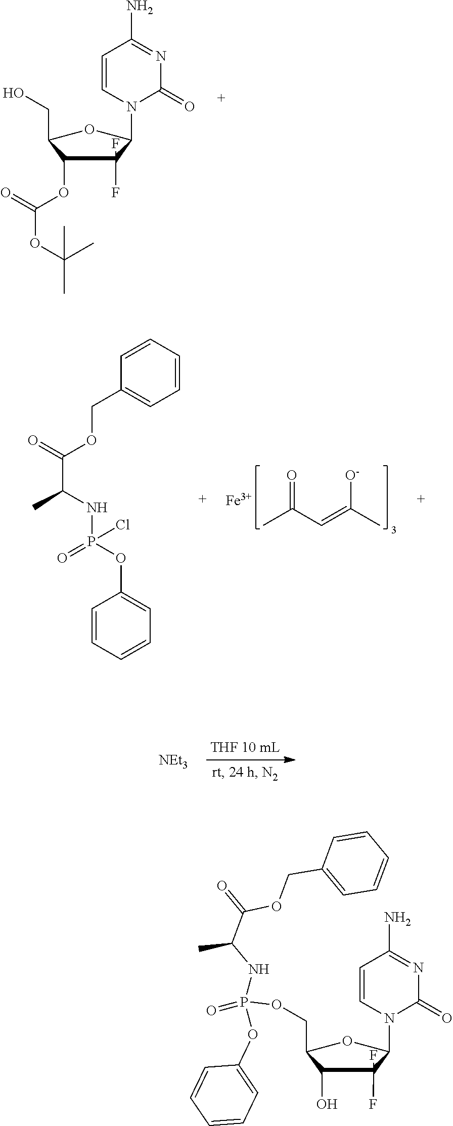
C1(F)(F)C(OC(OC(C)(C)C)=O)C(CO)OC1N1C(=O)N=C(N)C=C1.O=C(C=C(C)[O-])C.[Fe].C1=CC(COC(C(NP(OC2=CC=CC=C2)(=O)Cl)C)=O)=CC=C1.[NEt3].C1(F)(F)C(O)C(COP(NC(C(OCC2=CC=CC=C2)=O)C)(=O)OC2=CC=CC=C2)OC1N1C(=O)N=C(N)C=C1
